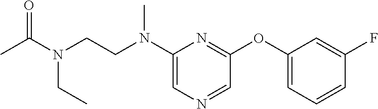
C1(N(CCN(C(C)=O)CC)C)=CN=CC(OC2=CC=CC(F)=C2)=N1
